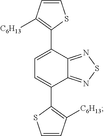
C1=C(C2=C([C6H13])C=CS2)C2=NSN=C2C(C2=C([C6H13])C=CS2)=C1
